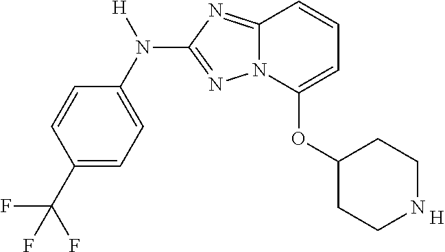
C1=CC(C(F)(F)F)=CC=C1N([H])C1=NN2C(=N1)C=CC=C2OC1CCNCC1.[H]
